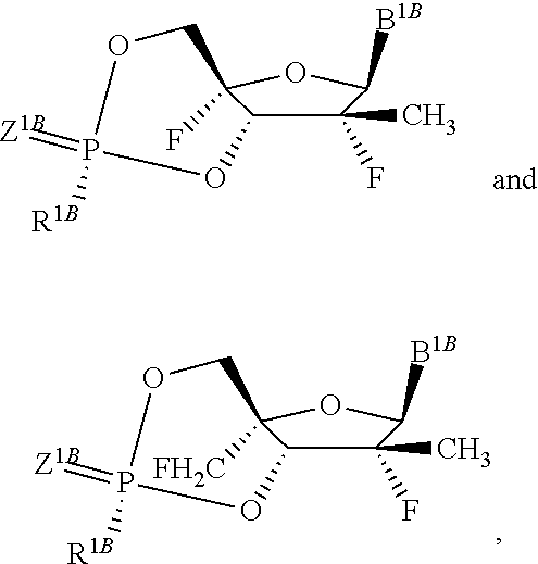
C1(F)(C)C2OP(=[Z1B])([R1B])OCC2(F)OC1[B1B].C1(F)(C)C2OP(=[Z1B])([R1B])OCC2([FH2C])OC1[B1B]
